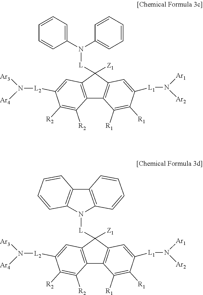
C12=C(C([Z1])([L]N(C3=CC=CC=C3)C3=CC=CC=C3)C3=C1C([R1])=C([R1])C([L1]N([Ar1])[Ar2])=C3)C=C([L2]N([Ar3])[Ar4])C([R2])=C2[R2].C12=C(C([Z1])([L]N3C4=C(C5=C3C=CC=C5)C=CC=C4)C3=C1C([R1])=C([R1])C([L1]N([Ar1])[Ar2])=C3)C=C([L2]N([Ar3])[Ar4])C([R2])=C2[R2]
